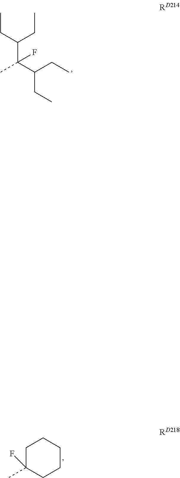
CC(C(CC)CC)(C(CC)CC)F.C1C(C)(F)CCCC1
